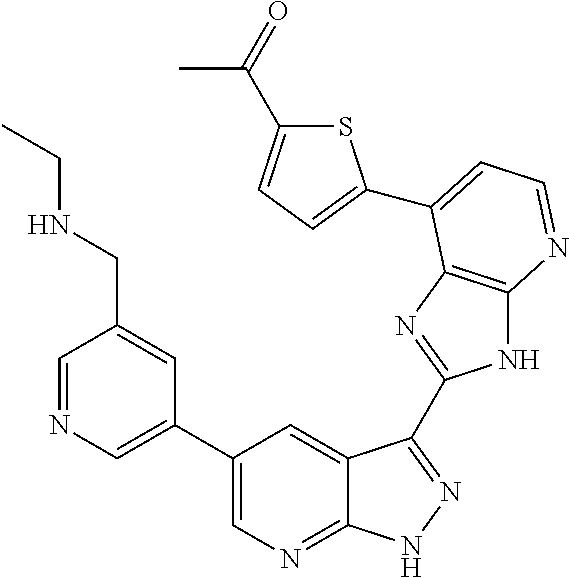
C1=NC=C(C2=CN=C3C(=C2)C(C2=NC4=C(N2)N=CC=C4C2=CC=C(C(=O)C)S2)=NN3)C=C1CNCC
